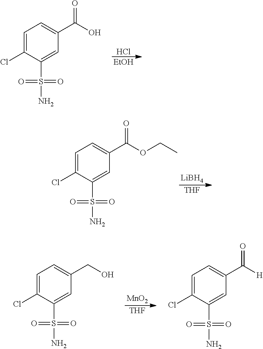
C1=C(Cl)C(S(N)(=O)=O)=CC(C(O)=O)=C1.Cl.[EtOH].C1=C(Cl)C(S(N)(=O)=O)=CC(C(OCC)=O)=C1.[LiBH4].[THF].C1=C(Cl)C(S(N)(=O)=O)=CC(CO)=C1.[MnO2].[THF].C1=C(Cl)C(S(N)(=O)=O)=CC(C([H])=O)=C1
